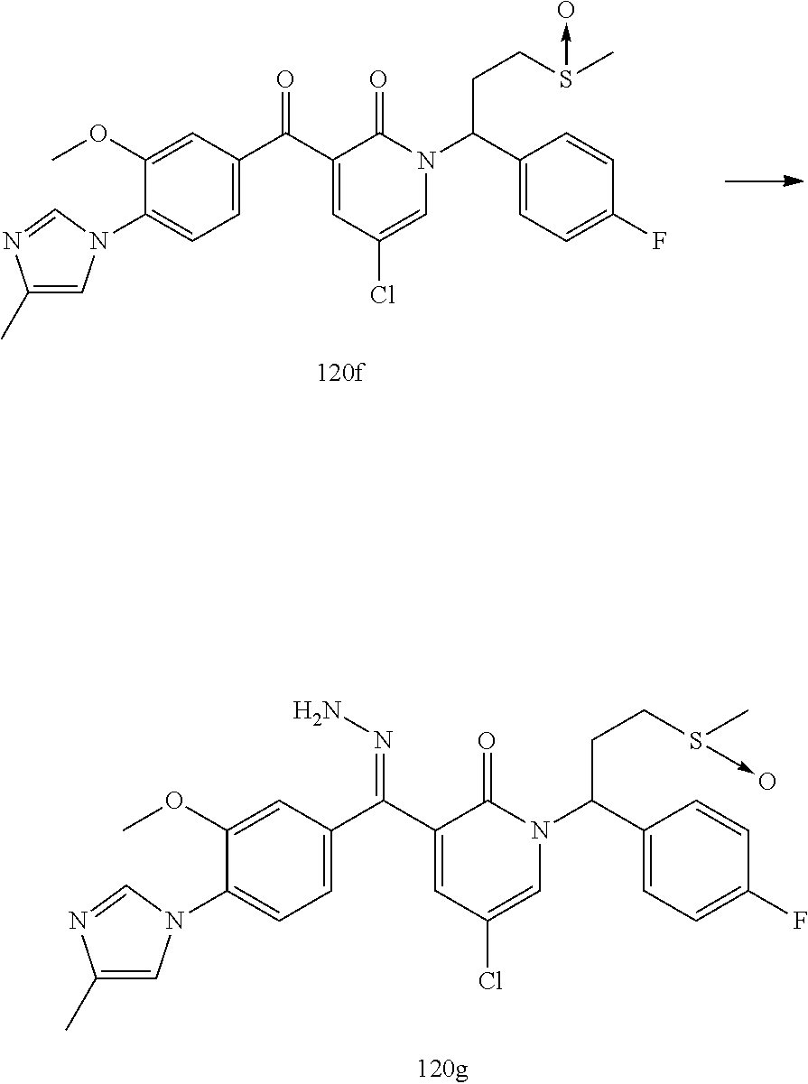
N(=C(C1=CC(Cl)=CN(C(CCS(->O)C)C2=CC=C(F)C=C2)C1=O)C1=CC=C(N2C=C(C)N=C2)C(OC)=C1)N.O=C(C1=CC(Cl)=CN(C(CCS(C)->O)C2=CC=C(F)C=C2)C1=O)C1=CC=C(N2C=C(C)N=C2)C(OC)=C1
